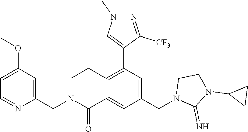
C1(C2=C3C(=CC(CN4C(=N)N(C5CC5)CC4)=C2)C(=O)N(CC2=CC(OC)=CC=N2)CC3)=CN(C)N=C1[CF3]
